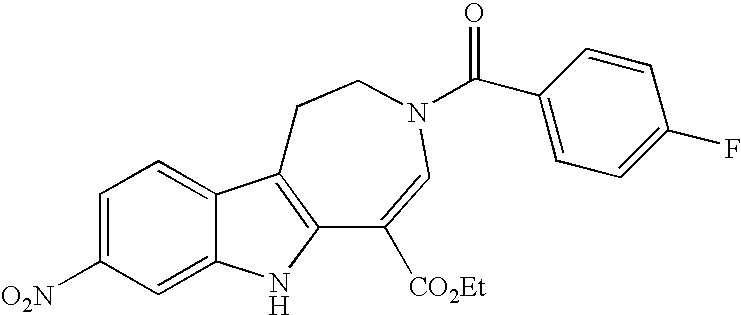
C1=C([O2N])C=C2C(=C1)C1=C(N2)C([CO2Et])=CN(C(C2=CC=C(F)C=C2)=O)CC1
